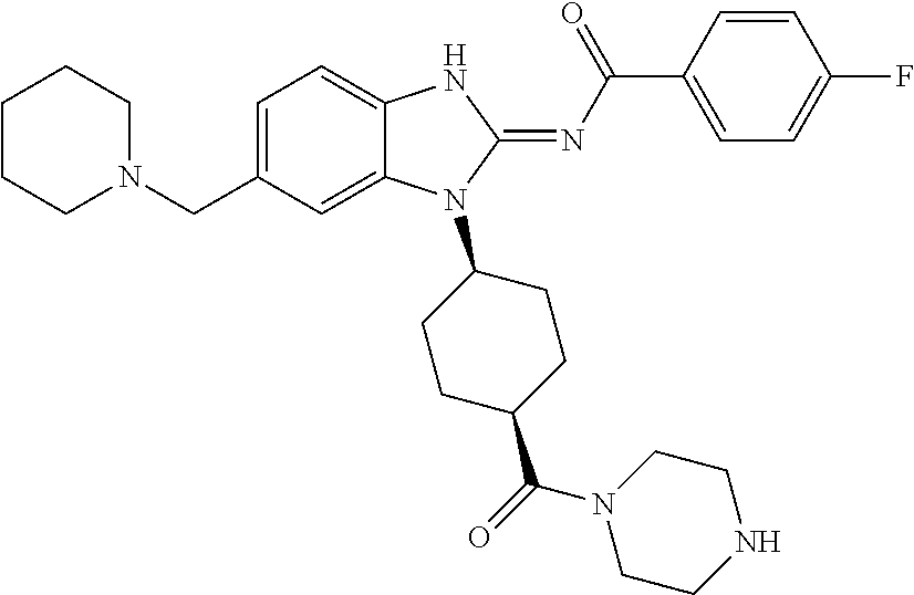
C1CCN(CC2=CC=C3C(=C2)N(C2CCC(C(=O)N4CCNCC4)CC2)C(=NC(=O)C2=CC=C(F)C=C2)N3)CC1
